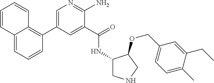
C1(C2=CN=C(N)C(C(=O)NC3CNCC3OCC3=CC=C(C)C(CC)=C3)=C2)=C2C(=CC=C1)C=CC=C2
